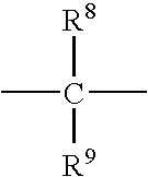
CC(C)([R8])[R9]
